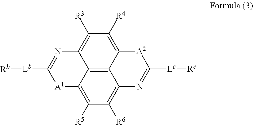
C12=C3C4=C([R5])C([R6])=C1N=C([Lc][Rc])[A2]C2=C([R4])C([R3])=C3N=C([Lb][Rb])[A1]4
